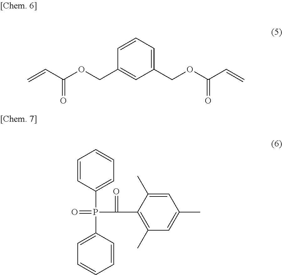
C1=CC(P(C2=CC=CC=C2)(=O)C(C2=C(C)C=C(C)C=C2C)=O)=CC=C1.C=CC(OCC1=CC(COC(C=C)=O)=CC=C1)=O
